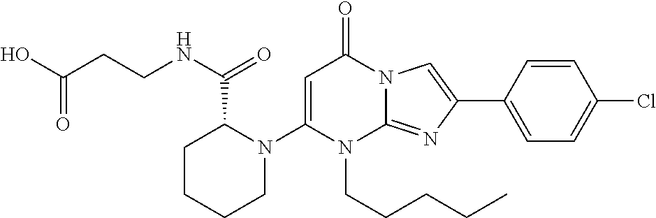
N1(C2=CC(=O)N3C(=NC(C4=CC=C(Cl)C=C4)=C3)N2CCCCC)C(C(=O)NCCC(O)=O)CCCC1
